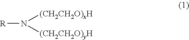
[R]N([(CH2CH2O)xH])[(CH2CH2O)yH]
